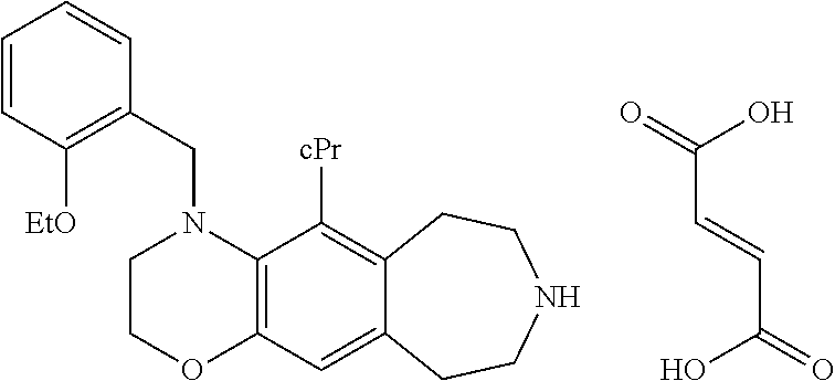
C1COC2=C(N1CC1=C([EtO])C=CC=C1)C([cPr])=C1C(=C2)CCNCC1.OC(=O)C=CC(O)=O
